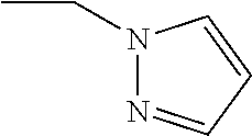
N1(CC)N=CC=C1
